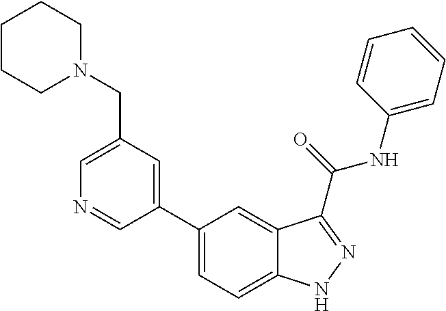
C1(CN2CCCCC2)=CN=CC(C2=CC=C3C(=C2)C(C(NC2=CC=CC=C2)=O)=NN3)=C1
